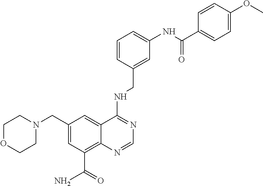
C1OCCN(CC2=CC(C(=O)N)=C3C(=C2)C(NCC2=CC(NC(C4=CC=C(OC)C=C4)=O)=CC=C2)=NC=N3)C1
